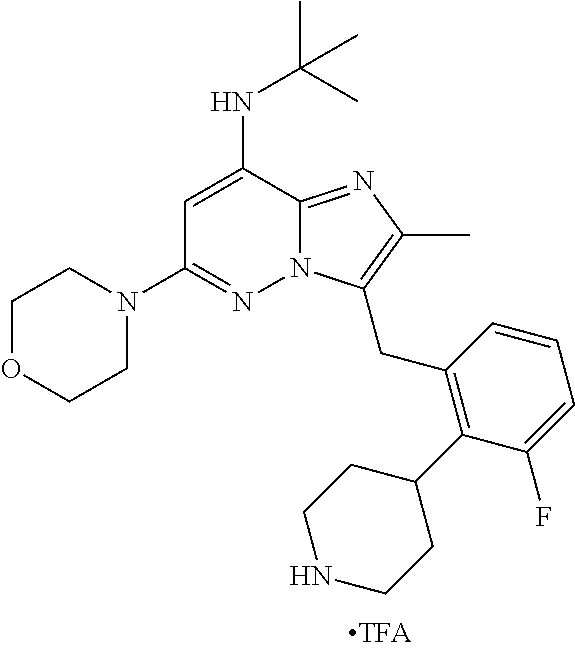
N1(C2=NN3C(=NC(C)=C3CC3=C(C4CCNCC4)C(F)=CC=C3)C(NC(C)(C)C)=C2)CCOCC1
